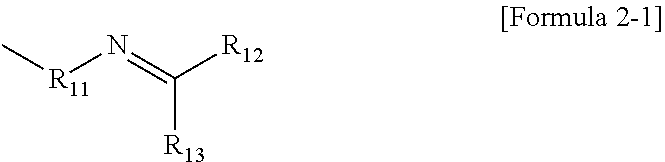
C[R11]N=C([R12])[R13]
